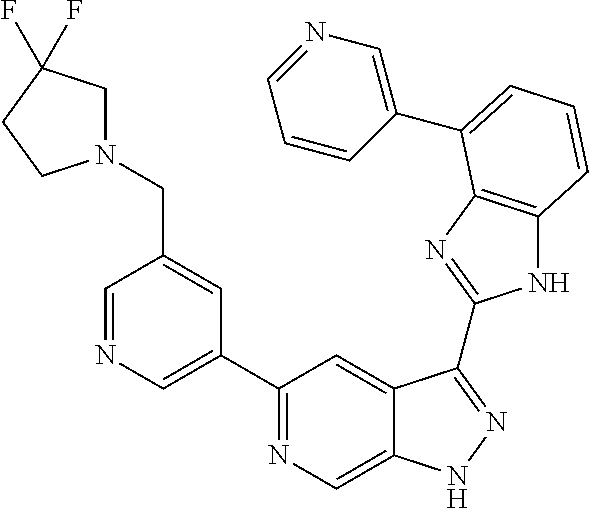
C1=NC=C(C2=NC=C3C(=C2)C(C2=NC4=C(N2)C=CC=C4C2=CN=CC=C2)=NN3)C=C1CN1CC(F)(F)CC1
